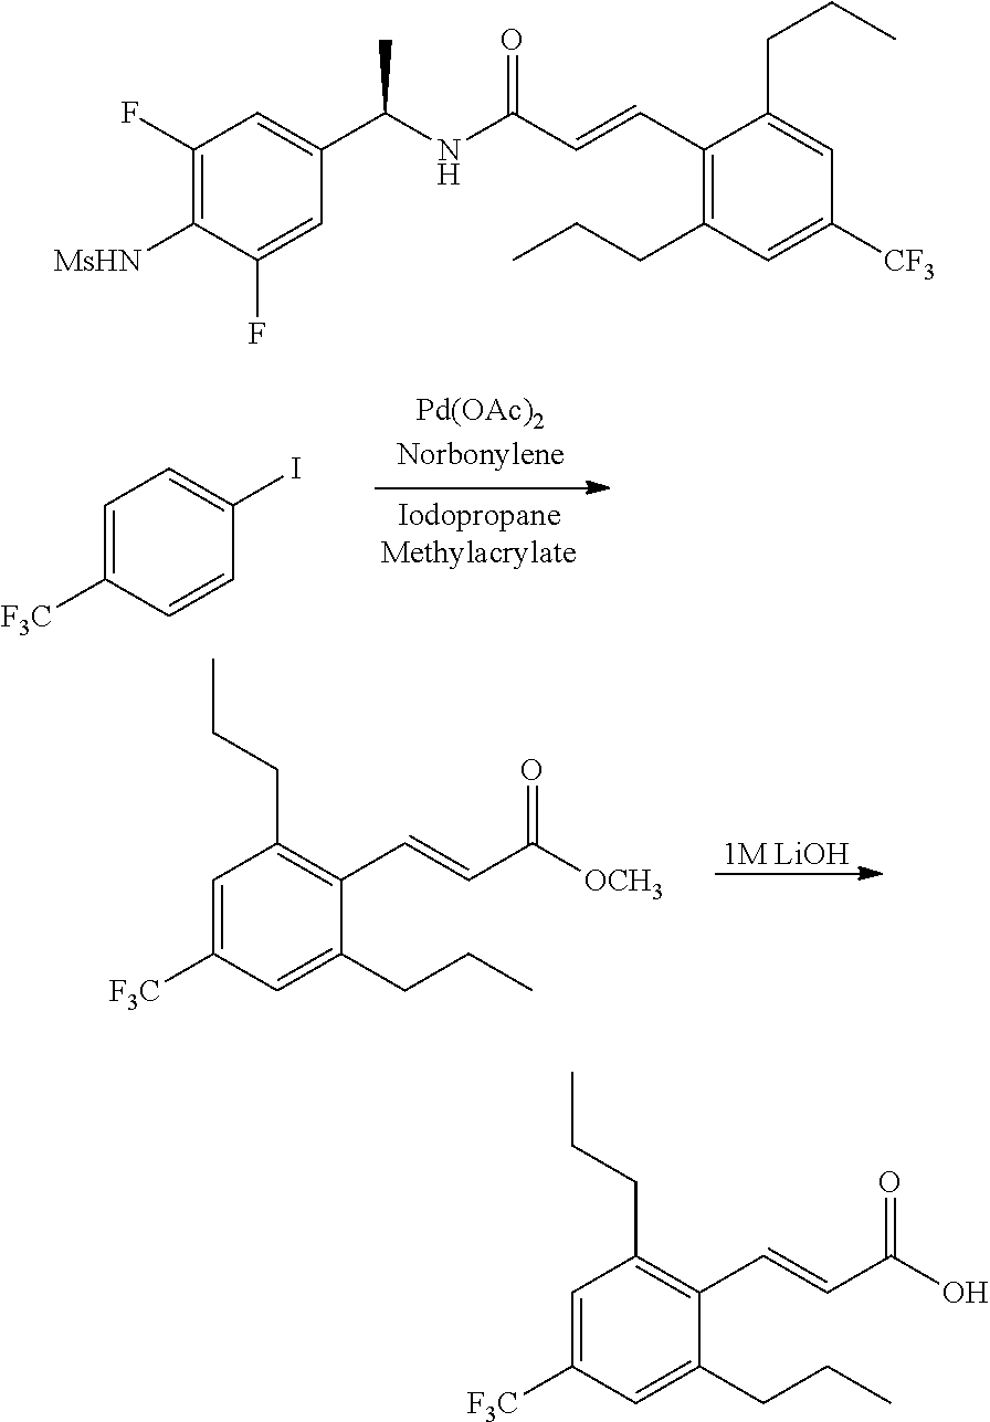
C1=C([F3C])C=CC(I)=C1.[1M LiOH].C1=C([F3C])C=C(CCC)C(C=CC(=O)[OCH3])=C1CCC.C1(F)=C([MsHN])C(F)=CC(C(NC(C=CC2=C(CCC)C=C([CF3])C=C2CCC)=O)C)=C1.C1=C([F3C])C=C(CCC)C(C=CC(=O)O)=C1CCC
